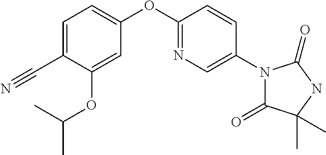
C1(C#N)=CC=C(OC2=NC=C(N3C(=O)C(C)(C)NC3=O)C=C2)C=C1OC(C)C
